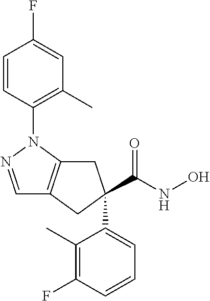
C1=NN(C2=C(C)C=C(F)C=C2)C2=C1CC(C(NO)=O)(C1=CC=CC(F)=C1C)C2
